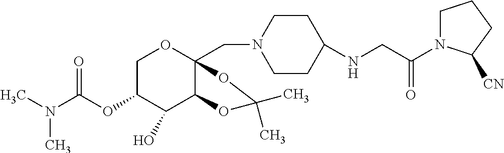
C1C(OC(N(C)C)=O)C(O)C2C(CN3CCC(NCC(=O)N4CCCC4[CN])CC3)(O1)OC(C)(C)O2
